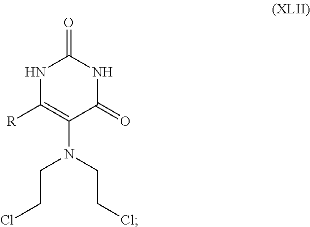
N1C([R])=C(N(CCCl)CCCl)C(=O)NC1=O
